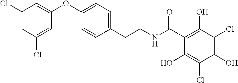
C1(Cl)=CC(Cl)=CC(OC2=CC=C(CCNC(C3=C(O)C(Cl)=C(O)C(Cl)=C3O)=O)C=C2)=C1
